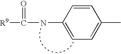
[R9]C(NC1=CC=C(C)C=C1)=O
